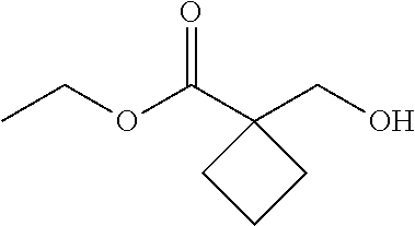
CCOC(C1(CO)CCC1)=O
